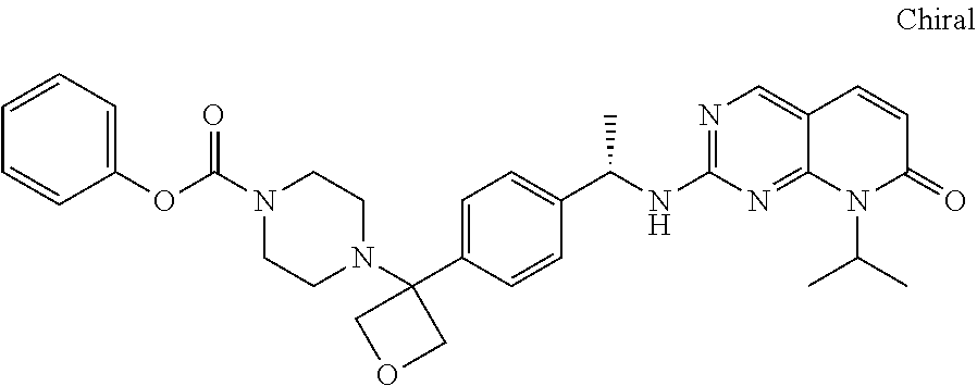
C1(C2=CC=C(C(C)NC3=NC=C4C(=N3)N(C(C)C)C(=O)C=C4)C=C2)(N2CCN(C(=O)OC3=CC=CC=C3)CC2)COC1
